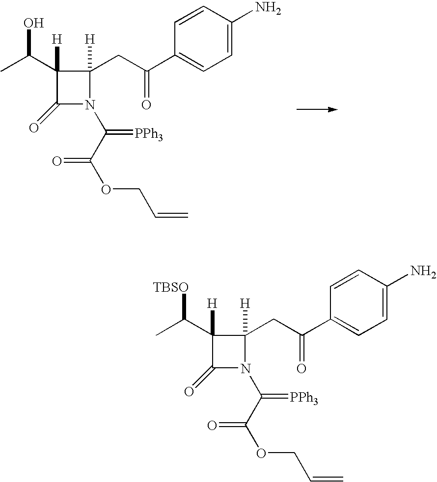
C1(=O)C([H])(C(O)C)C([H])(CC(=O)C2=CC=C(N)C=C2)N1C(C(OCC=C)=O)=[PPh3].C1(=O)C([H])(C([TBSO])C)C([H])(CC(=O)C2=CC=C(N)C=C2)N1C(C(OCC=C)=O)=[PPh3]
